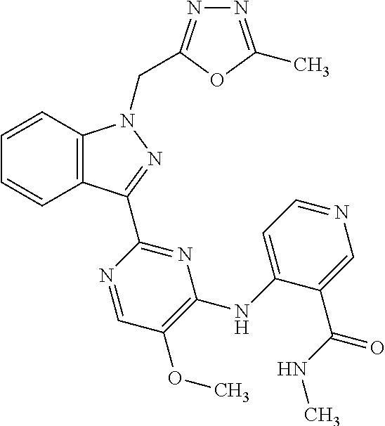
C(C1=NN=C(C)O1)N1C2=C(C=CC=C2)C(C2=NC(NC3=CC=NC=C3C(NC)=O)=C(OC)C=N2)=N1
